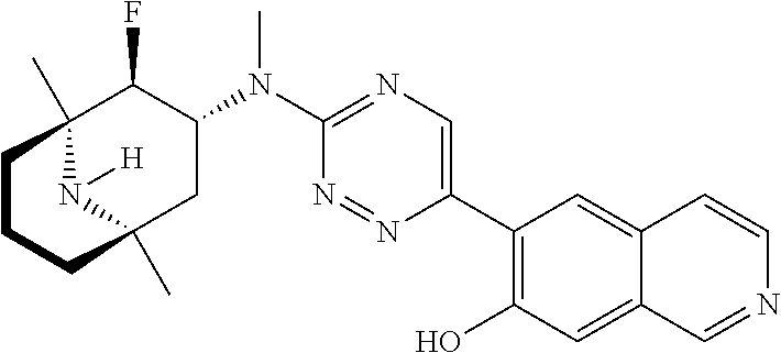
C12(C)N([H])C(C)(CC(N(C3=NC=C(C4=C(O)C=C5C(=C4)C=CN=C5)N=N3)C)C1F)CCC2
